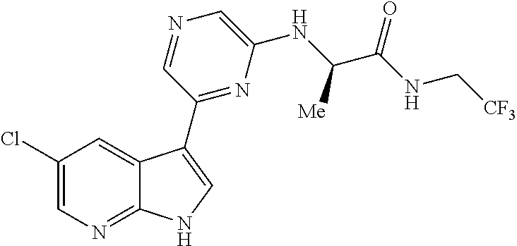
C1(Cl)=CN=C2C(=C1)C(C1=NC(NC(C(NC[CF3])=O)[Me])=CN=C1)=CN2
